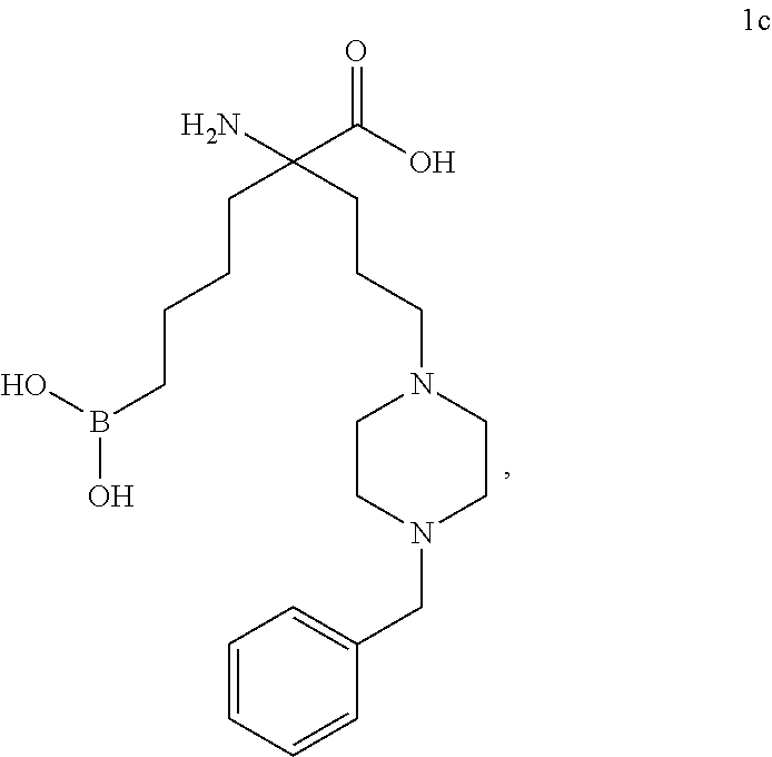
OB(O)CCCCC(CCCN1CCN(CC2=CC=CC=C2)CC1)(C(O)=O)N
